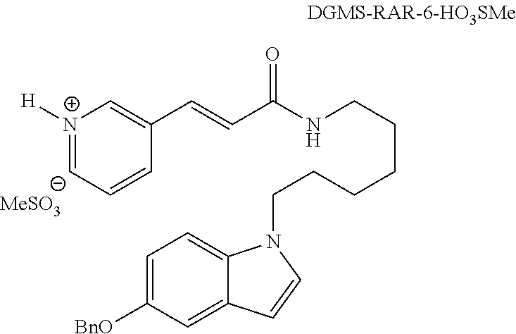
C1(C=CC(=O)NCCCCCCN2C3=CC=C([BnO])C=C3C=C2)=C[N+]([H])=CC=C1.[MeSO3]
